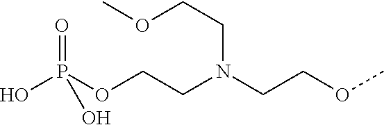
OP(OCCN(CCOC)CCOC)(=O)O
